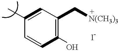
C1(C)=CC(C[N(CH3)3])=C(O)C=C1
